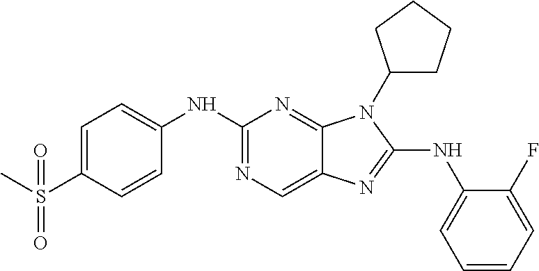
N1=C(NC2=CC=C(S(C)(=O)=O)C=C2)N=C2C(=C1)N=C(NC1=CC=CC=C1F)N2C1CCCC1
